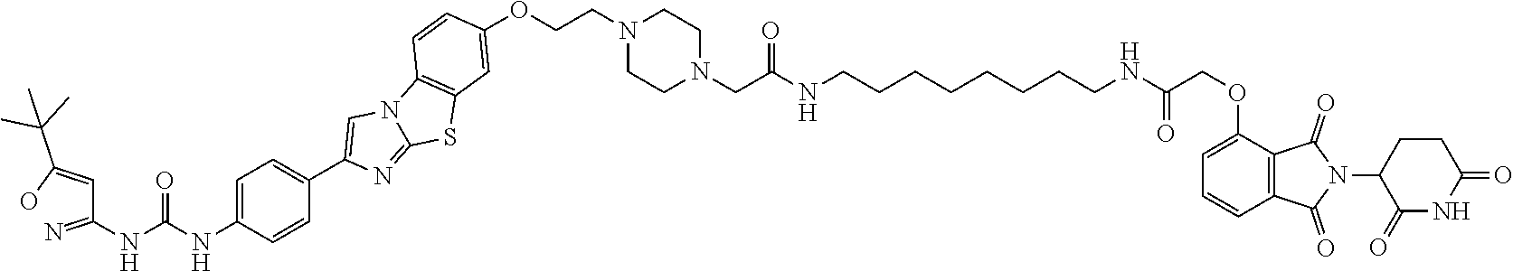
C1(OCC(NCCCCCCCCNC(CN2CCN(CCOC3=CC4=C(N5C(=NC(C6=CC=C(NC(NC(C=C(O)C(C)(C)C)=N)=O)C=C6)=C5)S4)C=C3)CC2)=O)=O)=CC=CC2=C1C(=O)N(C1C(=O)NC(=O)CC1)C2=O
